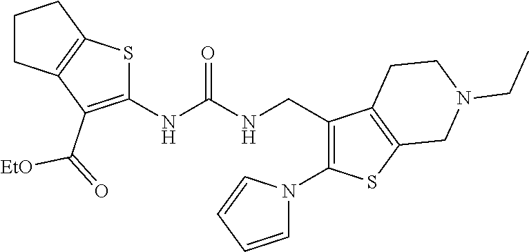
C1CC2=C(C1)SC(NC(NCC1=C(N3C=CC=C3)SC3=C1CCN(CC)C3)=O)=C2C([EtO])=O
